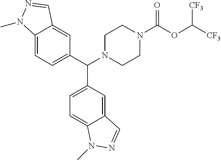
C(N1CCN(C(OC([CF3])[CF3])=O)CC1)(C1=CC=C2C(=C1)C=NN2C)C1=CC=C2C(=C1)C=NN2C
